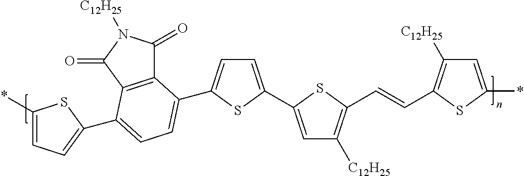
C1=C(C2=CC([C12H25])=C(C=CC3=C([C12H25])C=C(*)S3)S2)SC(C2=CC=C(C3=CC=C(*)S3)C3=C2C(=O)N([C12H25])C3=O)=C1
